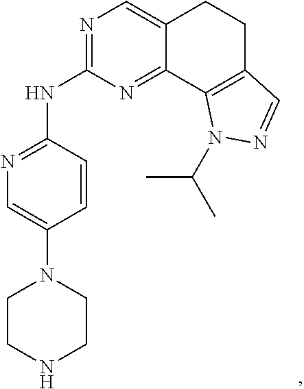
N1=C(NC2=NC=C(N3CCNCC3)C=C2)N=C2C(=C1)CCC1=C2N(C(C)C)N=C1
